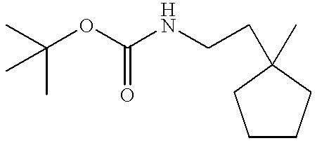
O(C(NCCC1(C)CCCC1)=O)C(C)(C)C
